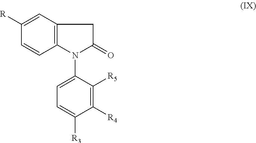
C1=C([R3])C([R4])=C([R5])C(N2C3=C(CC2=O)C=C([R])C=C3)=C1
